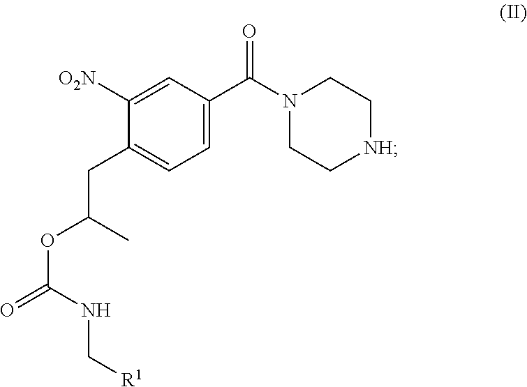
C1=C(C(N2CC[NH]CC2)=O)C=C([O2N])C(CC(C)OC(NC[R1])=O)=C1
